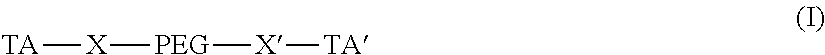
[X]([TA])[PEG][X][TA]
